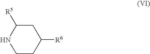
C1CC([R6])CC([R5])N1
